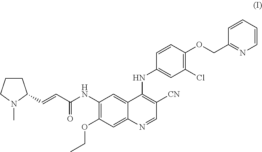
C1CCN(C)C1C=CC(NC1=C(OCC)C=C2C(=C1)C(NC1=CC(Cl)=C(OCC3=NC=CC=C3)C=C1)=C([CN])C=N2)=O
